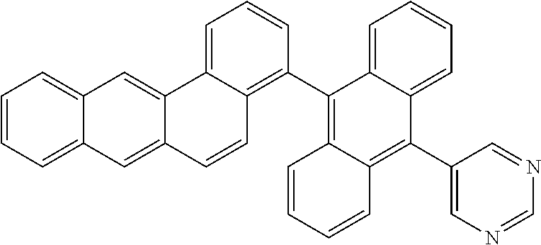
C1=CC=C2C(=C1)C=C1C(=C2)C=CC2=C(C3=C4C(=C(C5=CN=CN=C5)C5=CC=CC=C35)C=CC=C4)C=CC=C12
